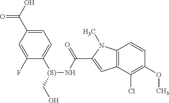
C1=C(C(O)=O)C=C(F)C([(S)](CO)NC(C2=CC3=C(N2C)C=CC(OC)=C3Cl)=O)=C1
